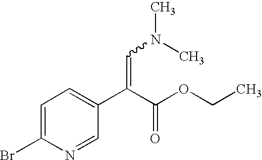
C1=C(Br)N=CC(C(C(OCC)=O)=CN(C)C)=C1
